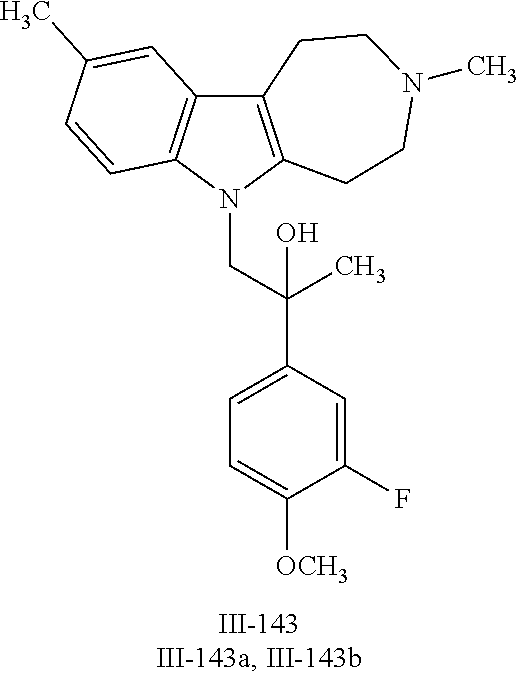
N1(CC(C2=CC=C([OCH3])C(F)=C2)(C)O)C2=C(C3=C1C=CC(C)=C3)CCN(C)CC2
